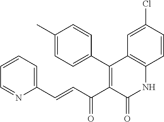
C1(C)=CC=C(C2=C(C(C=CC3=CC=CC=N3)=O)C(=O)NC3=C2C=C(Cl)C=C3)C=C1
